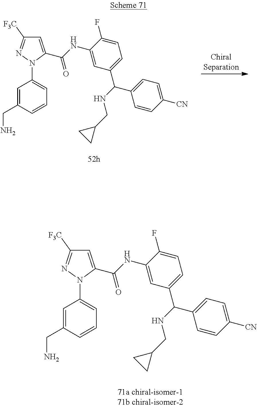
C1=C(CN)C=CC=C1N1C(C(NC2=CC(C(C3=CC=C([CN])C=C3)NCC3CC3)=CC=C2F)=O)=CC([F3C])=N1.C1=C(CN)C=CC=C1N1C(C(NC2=CC(C(C3=CC=C([CN])C=C3)NCC3CC3)=CC=C2F)=O)=CC([F3C])=N1
